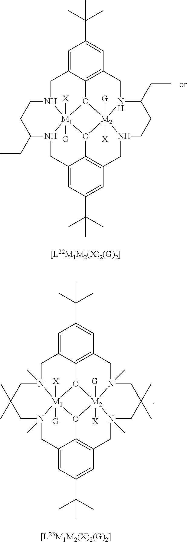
C1=C2C3=C(C=C1C(C)(C)C)CN1[M2]45([G])([X])O3[M1]36([X])([G])N(C2)CCC(CC)N3CC2=CC(C(C)(C)C)=CC(=C2O64)CN5CCC1CC.C1=C2C3=C(C=C1C(C)(C)C)CN1(C)[M2]45([G])([X])O3[M1]36([X])([G])N(C)(C2)CC(C)(C)CN3(C)CC2=CC(C(C)(C)C)=CC(=C2O64)CN5(C)CC(C)(C)C1
